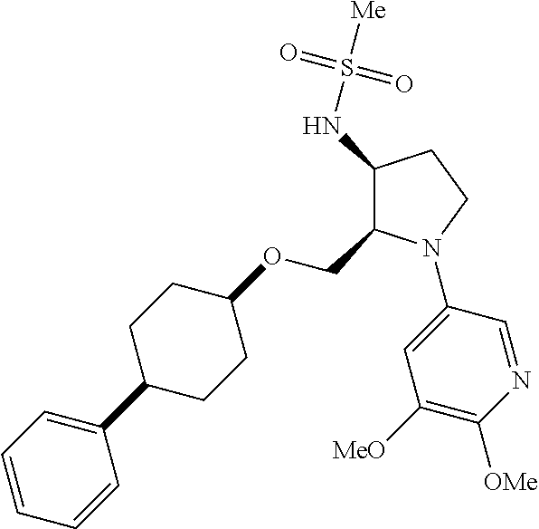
C1(NS([Me])(=O)=O)C(COC2CCC(C3=CC=CC=C3)CC2)N(C2=CC([MeO])=C([OMe])N=C2)CC1
